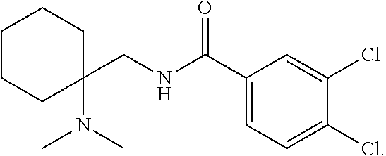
C1(CNC(C2=CC=C(Cl)C(Cl)=C2)=O)(N(C)C)CCCCC1
